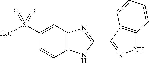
C1=CC2=C(C=C1S(C)(=O)=O)N=C(C1=NNC3=C1C=CC=C3)N2
